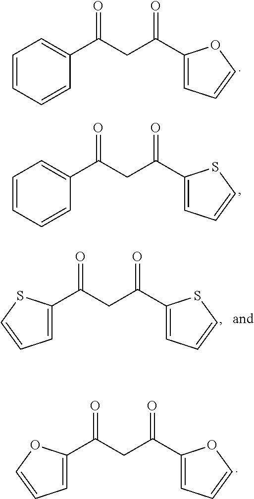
O=C(CC(C1=CC=CO1)=O)C1=CC=CC=C1.O=C(CC(C1=CC=CS1)=O)C1=CC=CC=C1.O=C(CC(C1=CC=CS1)=O)C1=CC=CS1.O=C(CC(C1=CC=CO1)=O)C1=CC=CO1
